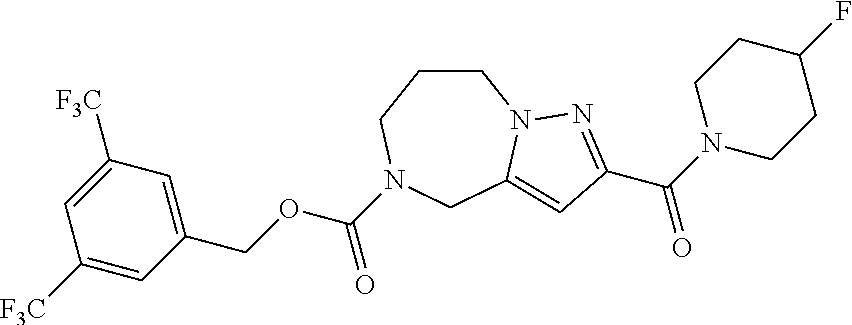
C1CN2C(=CC(C(N3CCC(F)CC3)=O)=N2)CN(C(OCC2=CC([F3C])=CC([F3C])=C2)=O)C1
